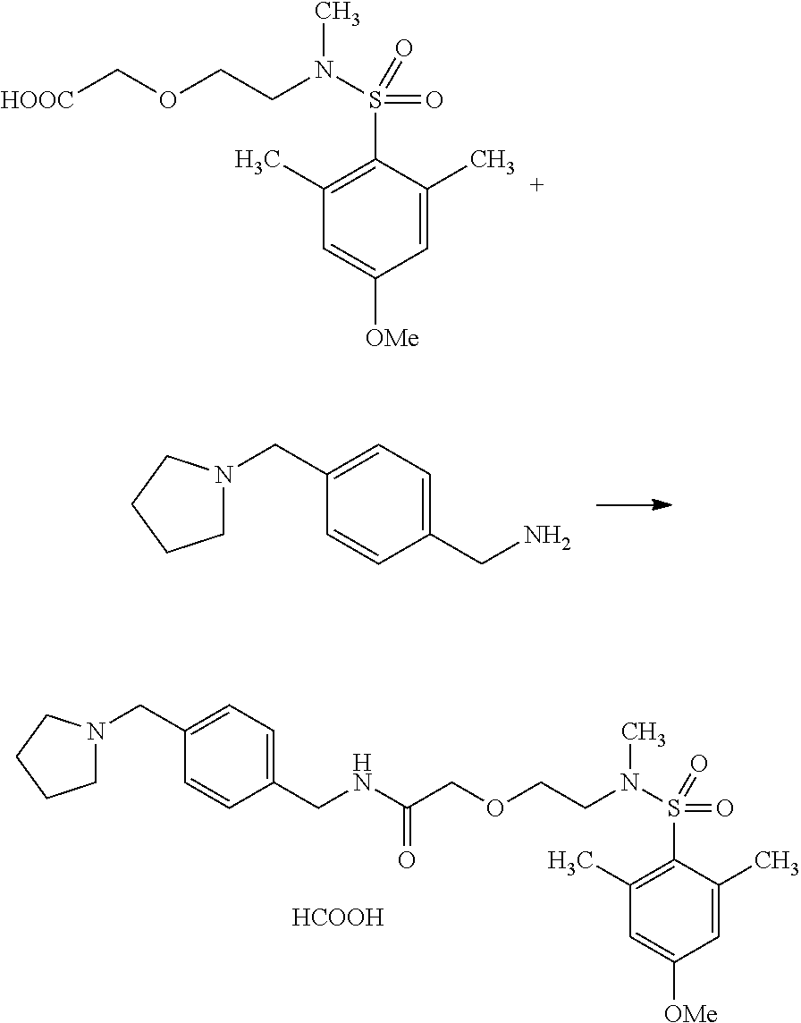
C1N(CC2=CC=C(CNC(COCCN(S(=O)(C3=C(C)C=C([OMe])C=C3C)=O)C)=O)C=C2)CCC1.[HCOOH].C1N(CC2=CC=C(CN)C=C2)CCC1.[HOOC]COCCN(C)S(C1=C(C)C=C([OMe])C=C1C)(=O)=O
